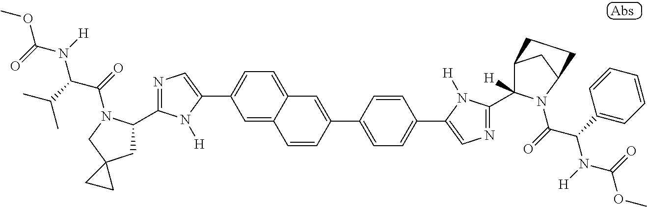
C1=C2C(=CC=C1C1=CN=C(C3CC4(CN3C(C(N(C(OC)=O)[H])C(C)C)=O)CC4)N1[H])C=C(C1=CC=C(C3=CN=C(C4([H])C5CC(N4C(=O)C(C4=CC=CC=C4)N([H])C(=O)OC)CC5)N3[H])C=C1)C=C2
